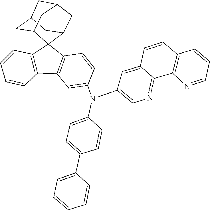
C1=CC2=C(C=C1)C1(C3CC4CC(CC1C4)C3)C1=C2C=C(N(C2=CC=C(C3=CC=CC=C3)C=C2)C2=CN=C3C4=C(C=CC=N4)C=CC3=C2)C=C1
